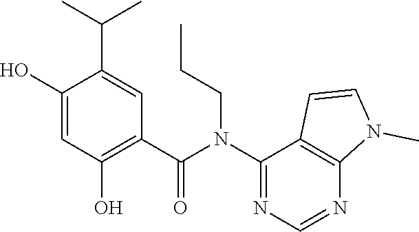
C1(O)=CC(O)=C(C(N(C2=NC=NC3=C2C=CN3C)CCC)=O)C=C1C(C)C
